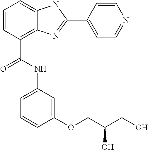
C1=CC(C(NC2=CC=CC(OCC(CO)O)=C2)=O)=C2C(=C1)NC(C1=CC=NC=C1)=N2
